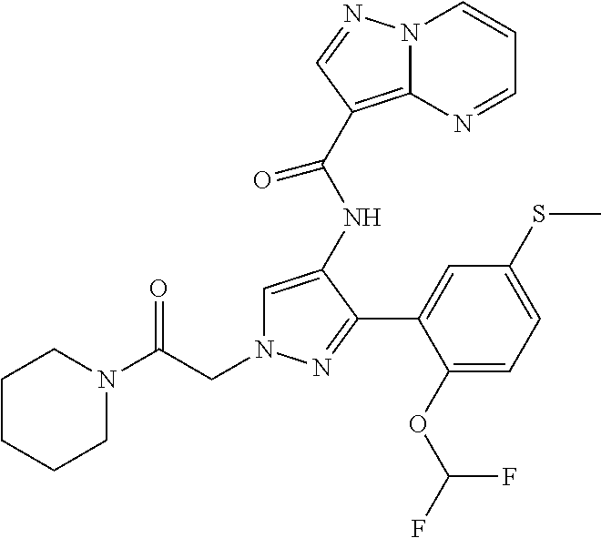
C(N1C=C(NC(C2=C3N(C=CC=N3)N=C2)=O)C(C2=CC(SC)=CC=C2OC(F)F)=N1)C(N1CCCCC1)=O
